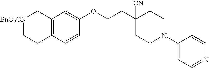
[BnO2CN]1CCC2=C(C1)C=C(OCCC1([CN])CCN(C3=CC=NC=C3)CC1)C=C2
